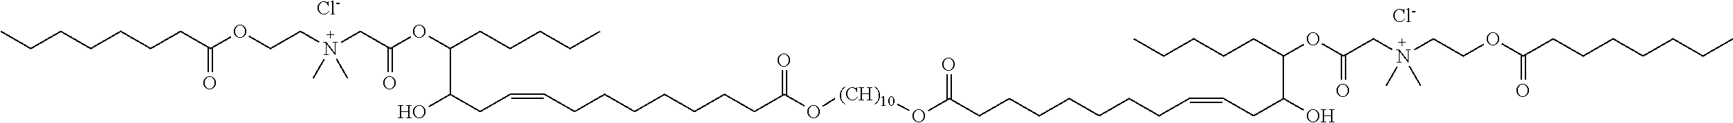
[Cl-].[Cl-].C(=O)(OCCN(C)(C)CC(OC(CCCCC)C(O)CC=CCCCCCCCC(O[(CH)10]OC(=O)CCCCCCCC=CCC(O)C(OC(CN(CCOC(=O)CCCCCCC)(C)C)=O)CCCCC)=O)=O)CCCCCCC
